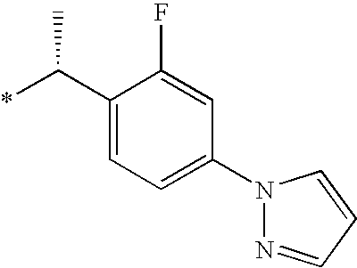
*C(C1=CC=C(N2N=CC=C2)C=C1F)C
